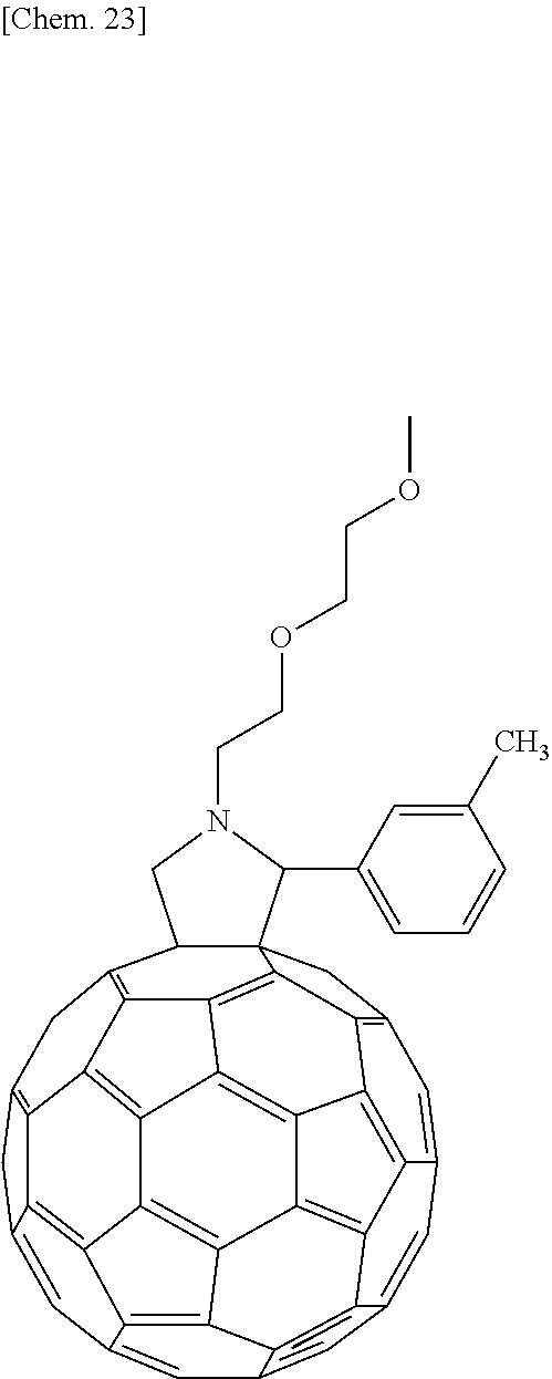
C1=C2C=C3C=C4C=C5C=C6CC7=C8C6=C6C5=C5C4C3C3=C4C5=C6C5=C8C6=C(C8C9(CC1=C1C9=C6C5=C4C1=C23)C(C1=CC=CC(C)=C1)N(CCOCCOC)C8)C7
